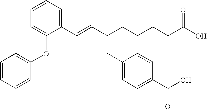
C1=CC=C(OC2=CC=CC=C2)C(C=CC(CC2=CC=C(C(=O)O)C=C2)CCCCC(O)=O)=C1
